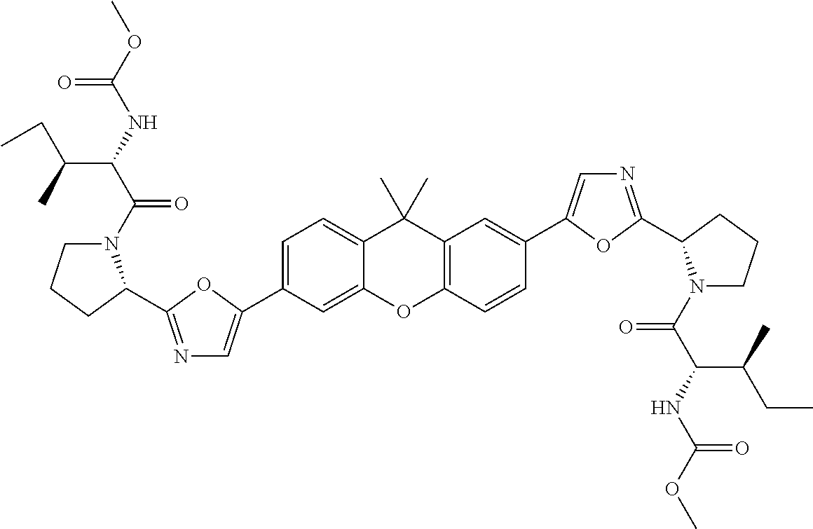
C1(C2=CN=C(C3N(C(=O)C(C(C)CC)NC(=O)OC)CCC3)O2)=CC=C2C(C)(C)C3=C(C=CC(C4=CN=C(C5N(C(=O)C(NC(=O)OC)C(C)CC)CCC5)O4)=C3)OC2=C1
